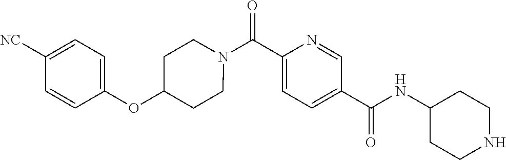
N(C(C1=CC=C(C(=O)N2CCC(OC3=CC=C([CN])C=C3)CC2)N=C1)=O)C1CCNCC1
